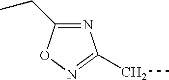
N1=C(CC)ON=C1CC
